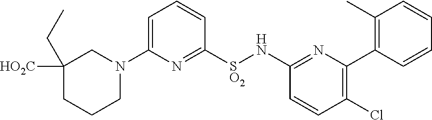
C1([HO2C])(CC)CCCN(C2=CC=CC([SO2]NC3=NC(C4=C(C)C=CC=C4)=C(Cl)C=C3)=N2)C1
